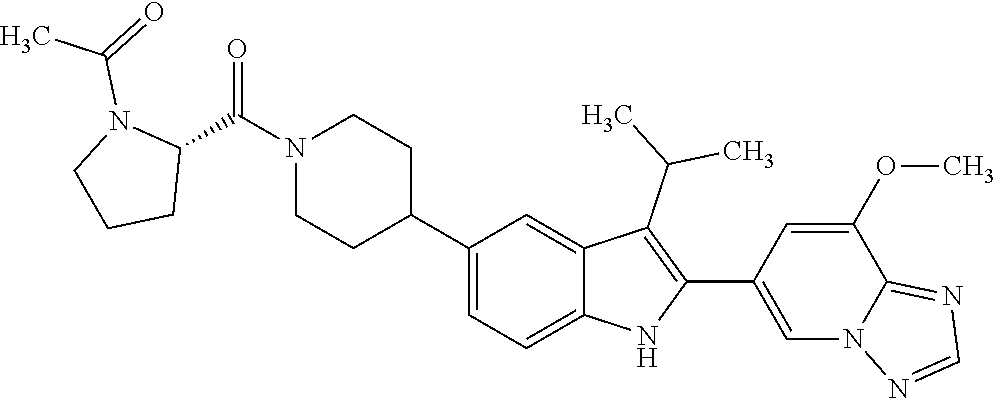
N1(C(C2N(C(=O)C)CCC2)=O)CCC(C2=CC=C3C(=C2)C(C(C)C)=C(C2=CN4C(=NC=N4)C(OC)=C2)N3)CC1
